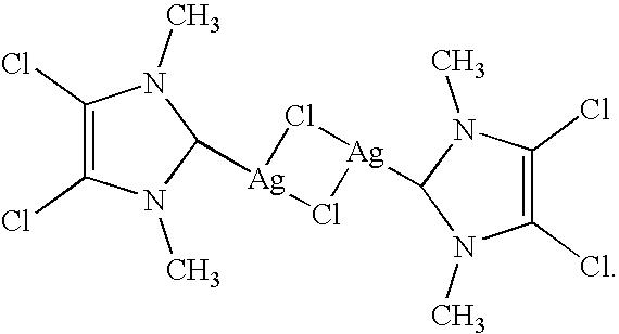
C1(Cl)=C(Cl)N(C)C([Ag]2Cl[Ag](C3N(C)C(Cl)=C(Cl)N3C)Cl2)N1C
